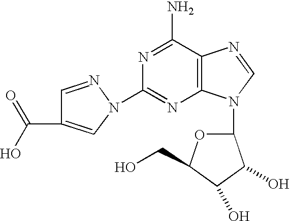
C1(N2C=C(C(O)=O)C=N2)=NC2=C(C(N)=N1)N=CN2C1OC(CO)C(O)C1O
